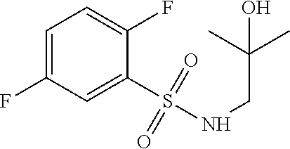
C1=C(F)C=C(S(NCC(C)(C)O)(=O)=O)C(F)=C1
